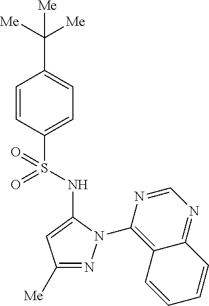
C1(C([Me])([Me])[Me])=CC=C(S(=O)(=O)NC2=CC([Me])=NN2C2=C3C(=NC=N2)C=CC=C3)C=C1
